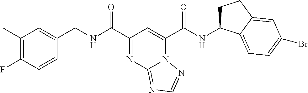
C1(C)=C(F)C=CC(CNC(C2=NC3=NC=NN3C(C(NC3CCC4=CC(Br)=CC=C34)=O)=C2)=O)=C1
